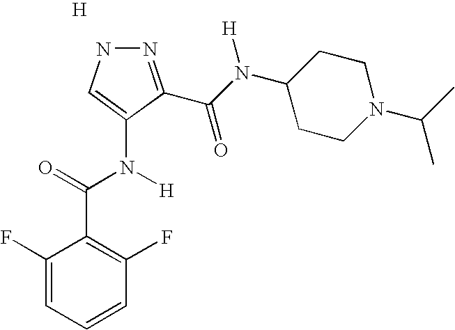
N1N=C(C(N(C2CCN(C(C)C)CC2)[H])=O)C(N(C(=O)C2=C(F)C=CC=C2F)[H])=C1.[H]
